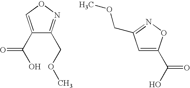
C1(C(O)=O)=CON=C1COC.C1=C(C(O)=O)ON=C1COC
